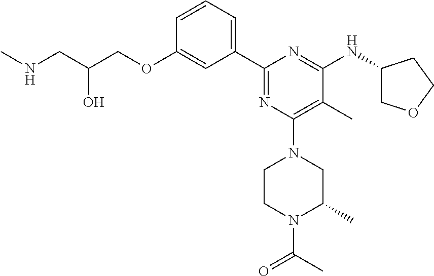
C1=CC=C(C2=NC(N3CCN(C(C)=O)C(C)C3)=C(C)C(NC3COCC3)=N2)C=C1OCC(CNC)O
